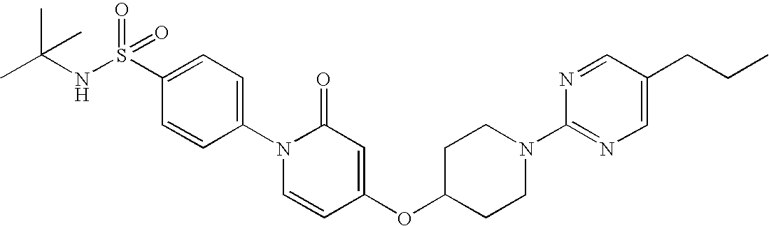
C1(S(NC(C)(C)C)(=O)=O)=CC=C(N2C=CC(OC3CCN(C4=NC=C(CCC)C=N4)CC3)=CC2=O)C=C1
